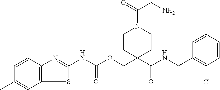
C1=CC(CNC(C2(COC(NC3=NC4=C(S3)C=C(C)C=C4)=O)CCN(C(CN)=O)CC2)=O)=C(Cl)C=C1
